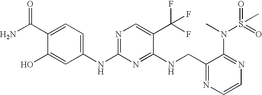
C(C1=NC=CN=C1N(S(C)(=O)=O)C)NC1=NC(NC2=CC=C(C(N)=O)C(O)=C2)=NC=C1C(F)(F)F
